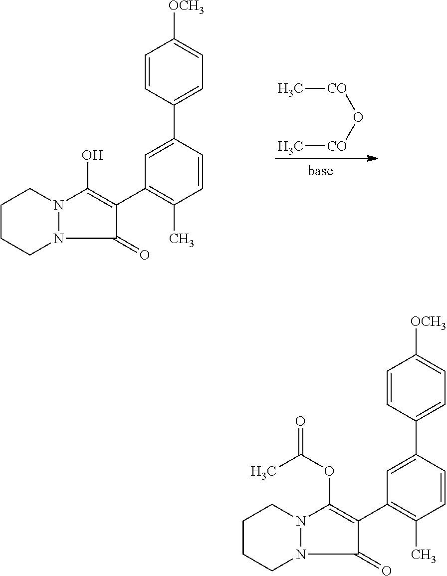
C[CO]O[CO]C.C1CCN2N(C1)C(O)=C(C1=C(C)C=CC(C3=CC=C([OCH3])C=C3)=C1)C2=O.C1CCN2N(C1)C(OC(=O)C)=C(C1=C(C)C=CC(C3=CC=C([OCH3])C=C3)=C1)C2=O
